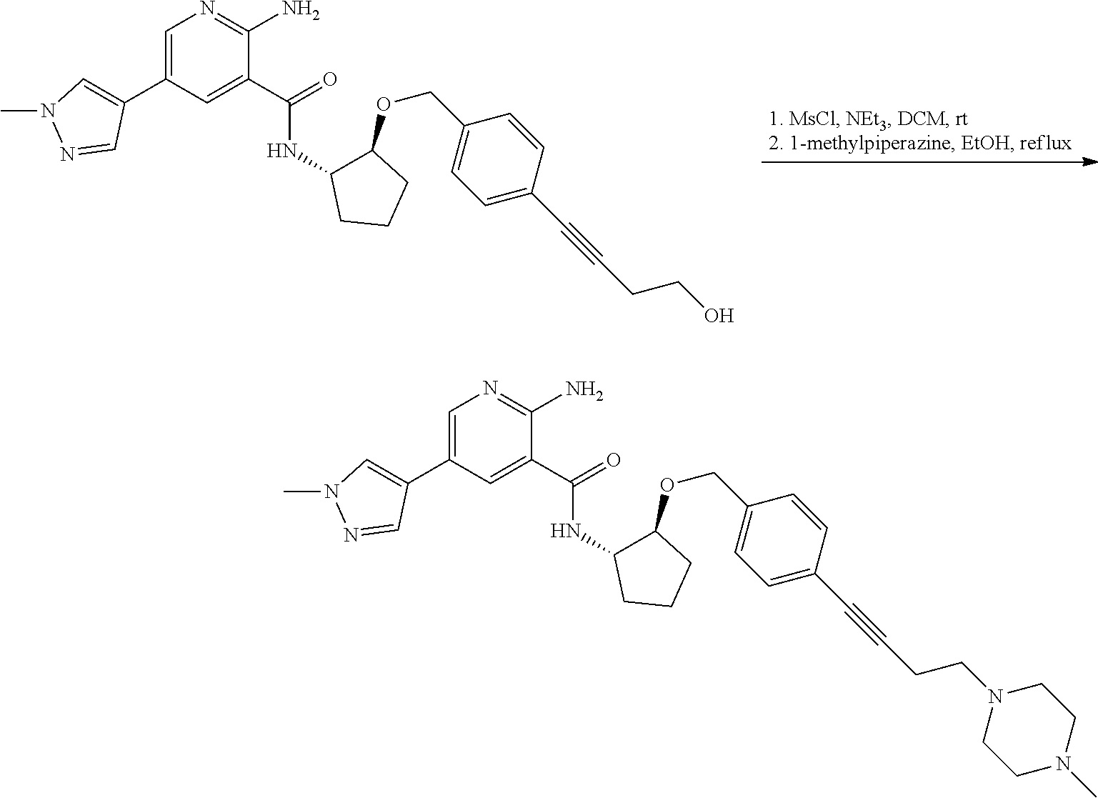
C1=C(C2=CN(C)N=C2)C=C(C(=O)NC2C(OCC3=CC=C(C#CCCN4CCN(C)CC4)C=C3)CCC2)C(N)=N1.C1=C(C2=CN(C)N=C2)C=C(C(=O)NC2C(OCC3=CC=C(C#CCCO)C=C3)CCC2)C(N)=N1
